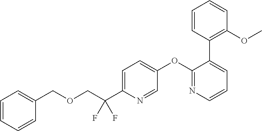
C(C1=CC=C(OC2=NC=CC=C2C2=C(OC)C=CC=C2)C=N1)(COCC1=CC=CC=C1)(F)F
